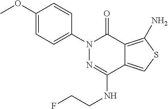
C1(OC)=CC=C(N2N=C(NCCF)C3=CSC(N)=C3C2=O)C=C1
